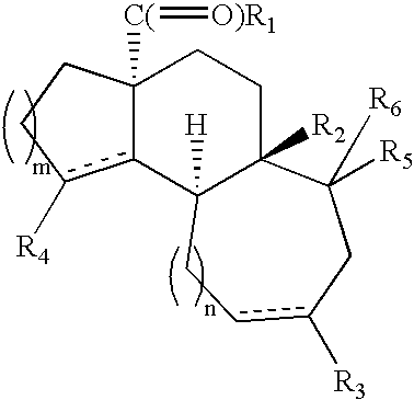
c12c([R4])CCC1([C(]=[O)R1])CCC1([R2])C2([H])Ccc([R3])CC1([R5])[R6]
